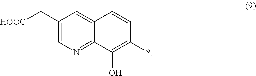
C1(C[HOOC])=CN=C2C(=C1)C=CC(*)=C2O
